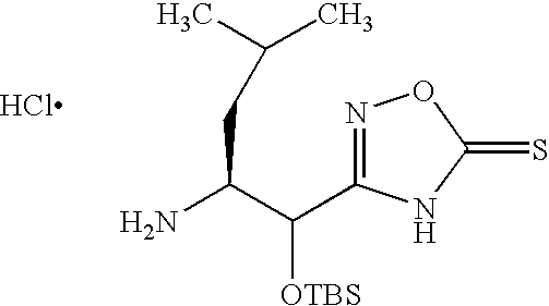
NC(C([OTBS])C1=NOC(=S)N1)CC(C)C.Cl
